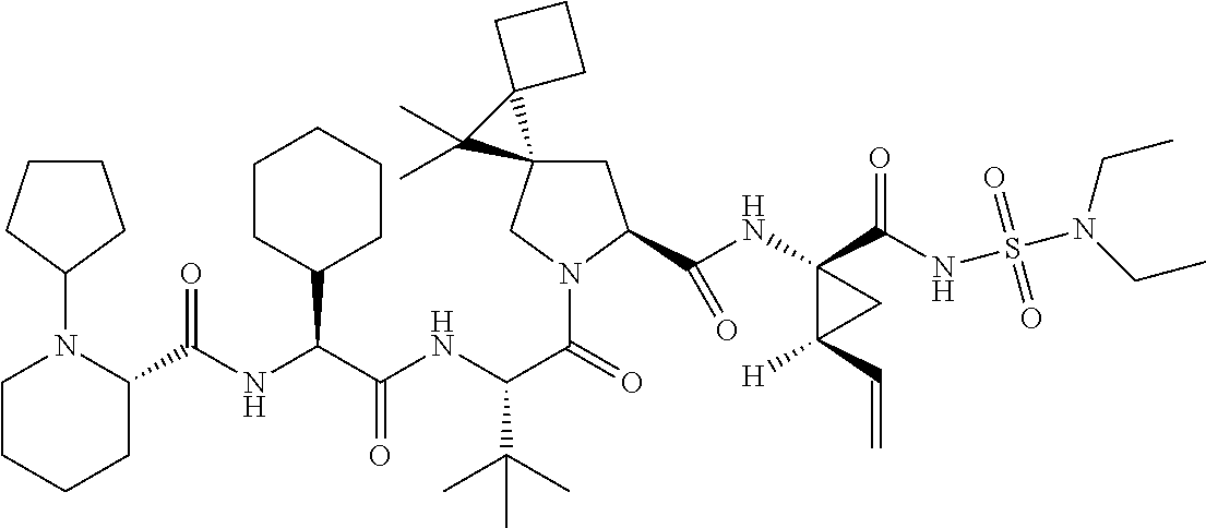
C1C(C(NC2(C(NS(N(CC)CC)(=O)=O)=O)C([H])(C=C)C2)=O)N(C(=O)C(NC(C(NC(=O)C2N(C3CCCC3)CCCC2)C2CCCCC2)=O)C(C)(C)C)CC12C1(CCC1)C2(C)C
